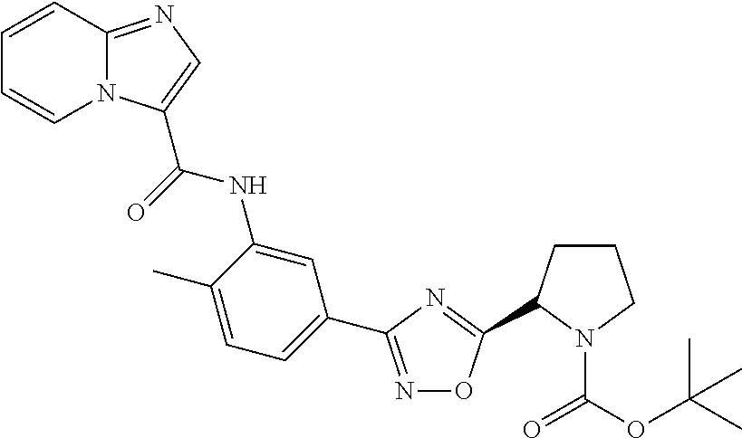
N1=C(C2=CC=C(C)C(NC(=O)C3=CN=C4N3C=CC=C4)=C2)N=C(C2CCCN2C(OC(C)(C)C)=O)O1
